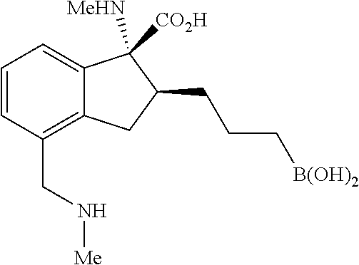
C1=CC(CN[Me])=C2C(=C1)C([MeHN])([CO2H])C(CCC[B(OH)2])C2
